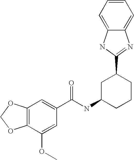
C12=C(C(OC)=CC(C(NC3CCCC(C4=NC5=CC=CC=C5N4)C3)=O)=C1)OCO2
